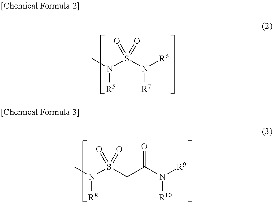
N(S(N([R6])[R7])(=O)=O)(C)[R5].N(S(CC(N([R9])[R10])=O)(=O)=O)(C)[R8]
